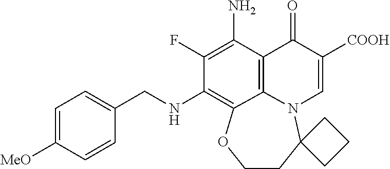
C1(F)=C(N)C2=C3N(C=C([COOH])C2=O)C2(CCOC3=C1NCC1=CC=C([OMe])C=C1)CCC2
